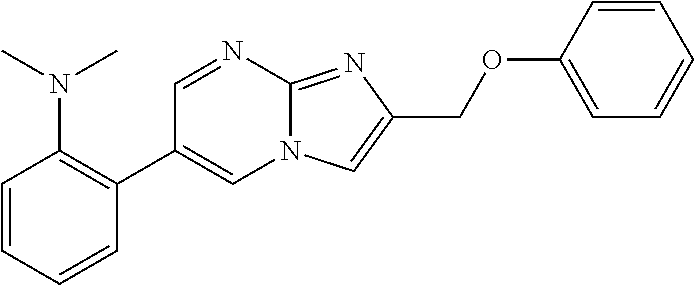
C12=NC(COC3=CC=CC=C3)=CN1C=C(C1=C(N(C)C)C=CC=C1)C=N2
